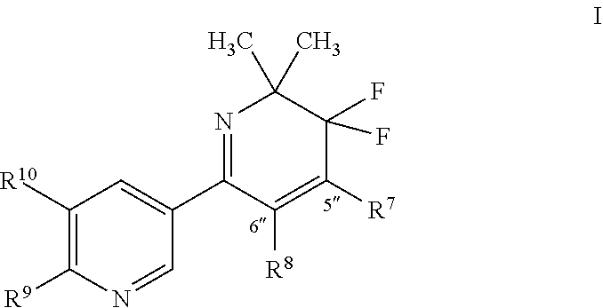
N1=C(C2=CC([R10])=C([R9])N=C2)C([R8])=C([R7])C(F)(F)C1(C)C
